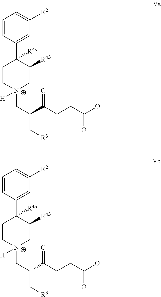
C1=CC(C2([R4a])CC[N+](CC(C[R3])C(CCC([O-])=O)=O)([H])CC2[R4b])=CC([R2])=C1.C1=CC(C2([R4a])CC[N+](CC(C[R3])C(CCC([O-])=O)=O)([H])CC2[R4b])=CC([R2])=C1
